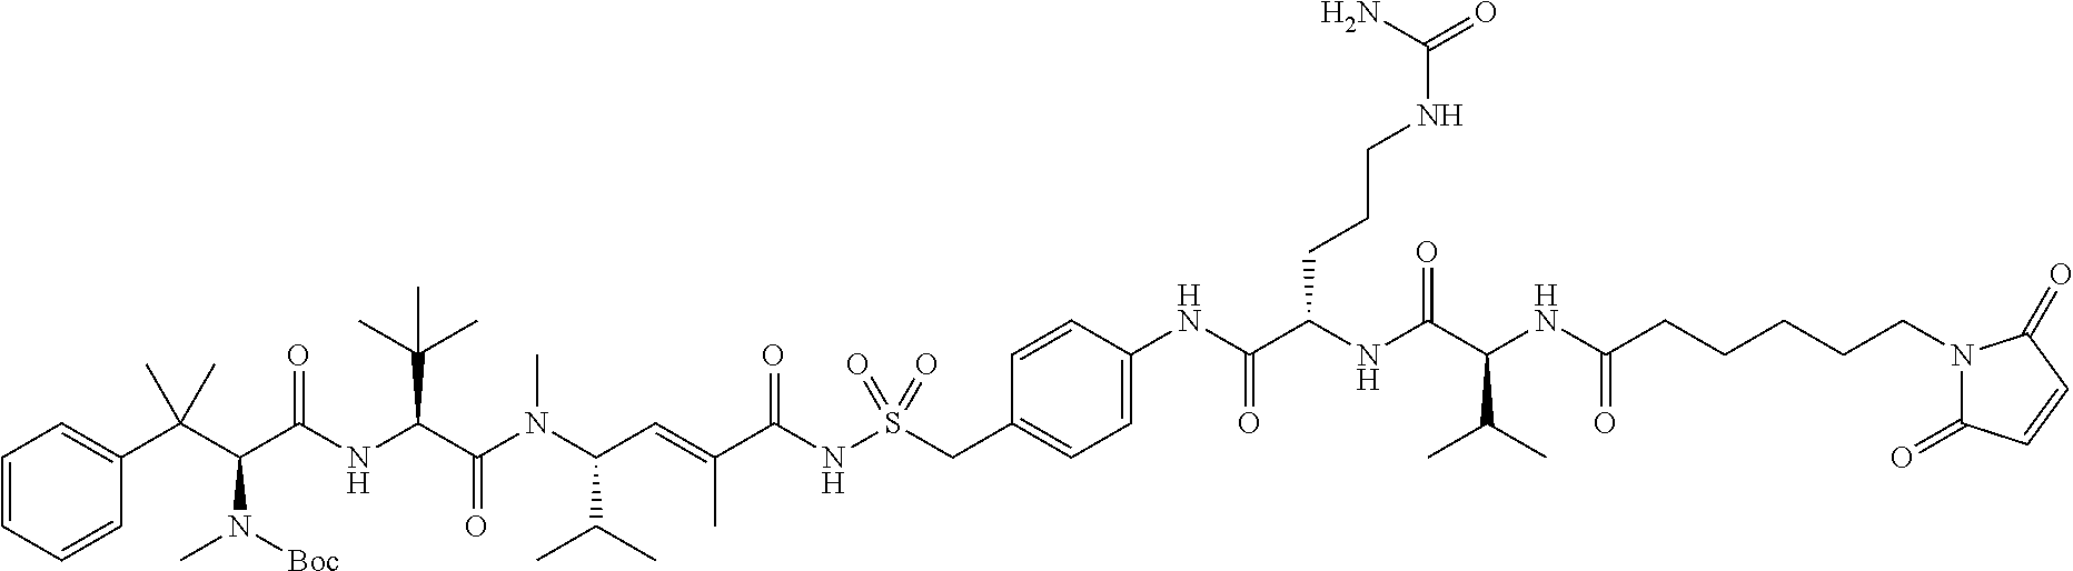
C1=CC=CC(C(C(C(NC(C(N(C(C=C(C(NS(CC2=CC=C(NC(C(NC(C(NC(CCCCCN3C(=O)C=CC3=O)=O)C(C)C)=O)CCCNC(=O)N)=O)C=C2)(=O)=O)=O)C)C(C)C)C)=O)C(C)(C)C)=O)N(C)[Boc])(C)C)=C1
